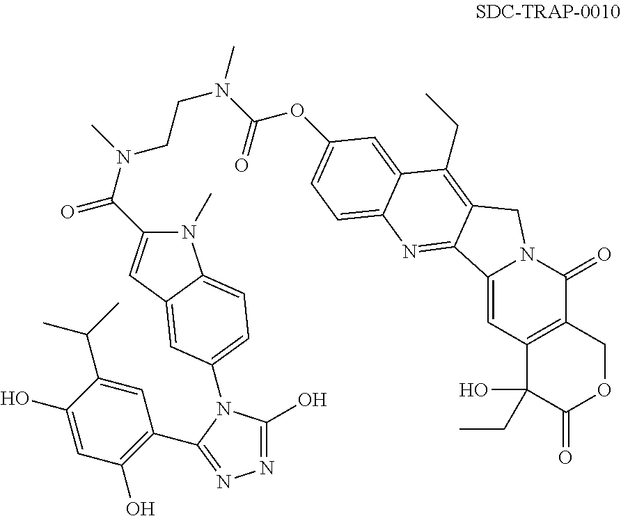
C12=C(COC(=O)C1(O)CC)C(=O)N1C(=C2)C2=NC3=CC=C(OC(N(CCN(C(=O)C4=CC5=CC(N6C(O)=NN=C6C6=C(O)C=C(O)C(C(C)C)=C6)=CC=C5N4C)C)C)=O)C=C3C(CC)=C2C1
